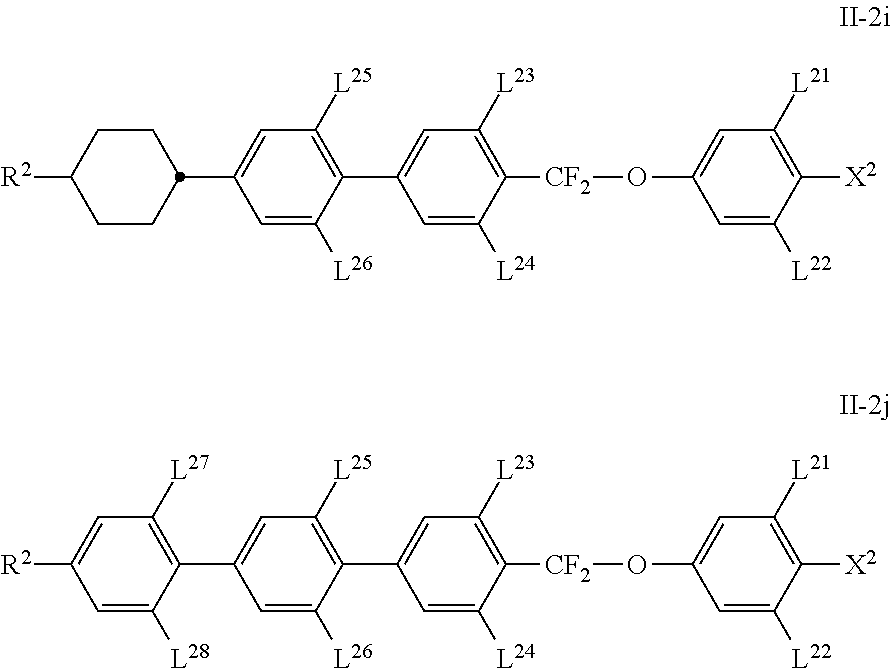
C1=C([L22])C([X2])=C([L21])C=C1O[CF2]C1=C([L23])C=C(C2=C([L25])C=C(C3=C([L27])C=C([R2])C=C3[L28])C=C2[L26])C=C1[L24].C1=C([L22])C([X2])=C([L21])C=C1O[CF2]C1=C([L23])C=C(C2=C([L25])C=C(C3CCC([R2])CC3)C=C2[L26])C=C1[L24]
